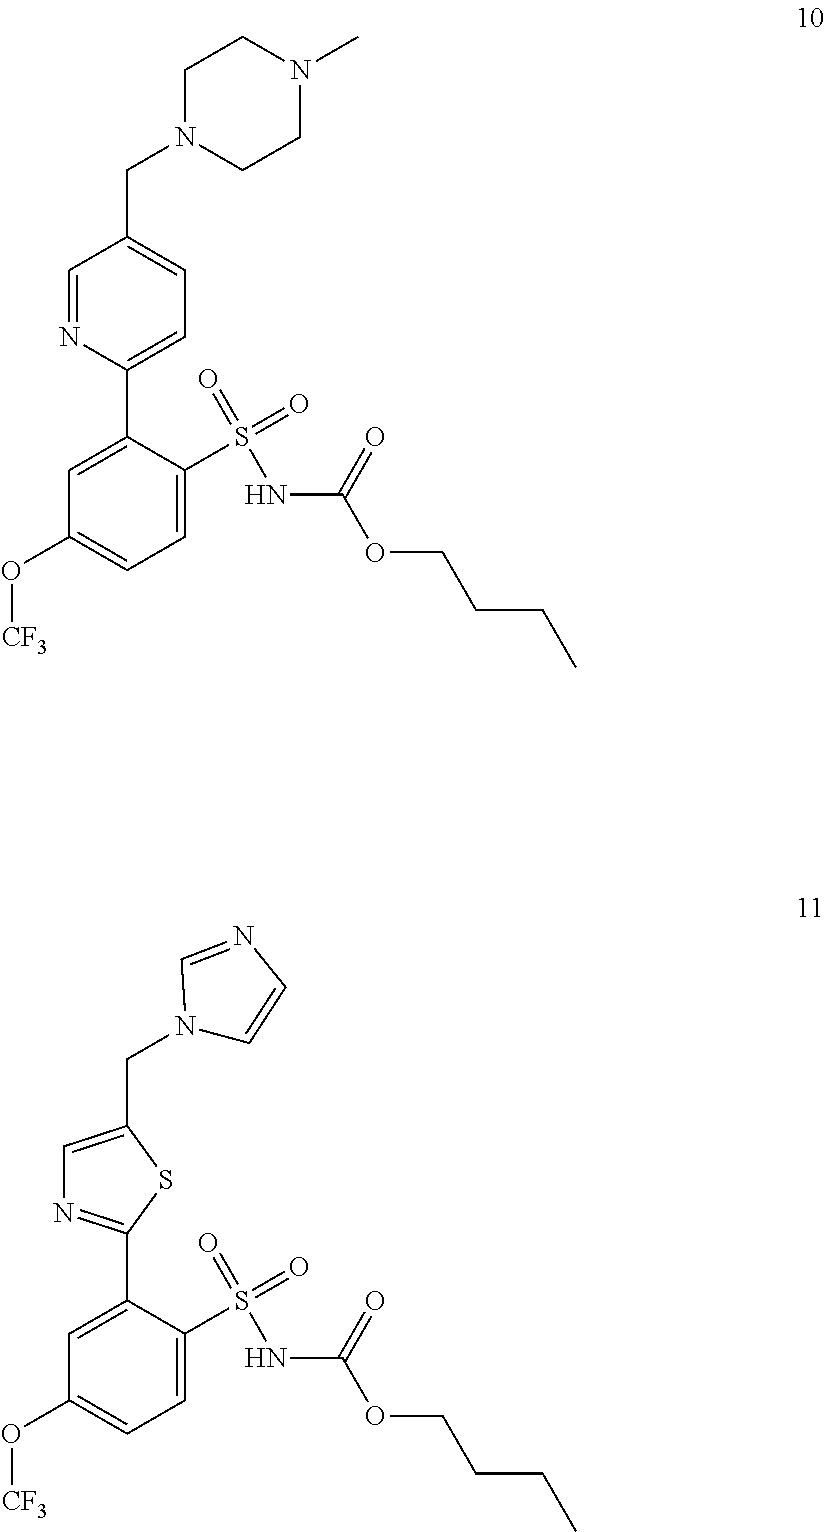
C1=NC(C2=CC(O[CF3])=CC=C2S(NC(OCCCC)=O)(=O)=O)=CC=C1CN1CCN(C)CC1.C1(C2=NC=C(CN3C=CN=C3)S2)=CC(O[CF3])=CC=C1S(NC(OCCCC)=O)(=O)=O
